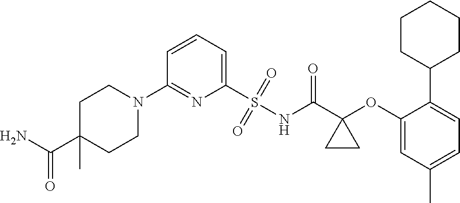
C1(N2CCC(C(=O)N)(C)CC2)=NC(S(=O)(=O)NC(C2(OC3=CC(C)=CC=C3C3CCCCC3)CC2)=O)=CC=C1
